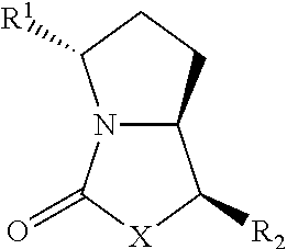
N12C(CCC1[R1])C([R2])[X]C2=O
